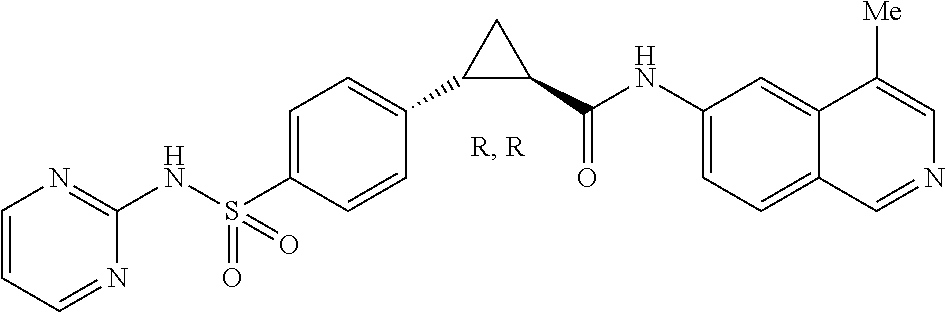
N(S(C1=CC=C(C2C(C(NC3=CC=C4C(=C3)C([Me])=CN=C4)=O)C2)C=C1)(=O)=O)C1=NC=CC=N1
